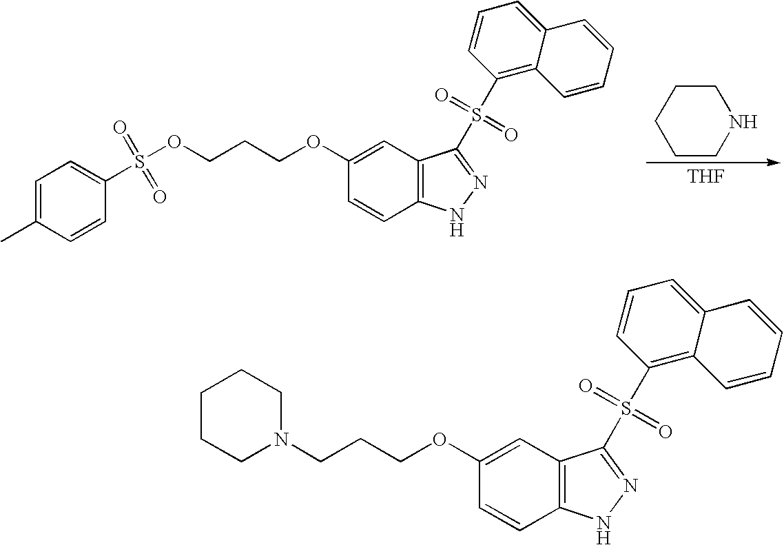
C1=C(C)C=CC(S(OCCCOC2=CC3=C(C=C2)NN=C3S(C2=C3C(=CC=C2)C=CC=C3)(=O)=O)(=O)=O)=C1.[THF].C1CCNCC1.N1(CCCOC2=CC3=C(C=C2)NN=C3S(C2=C3C(=CC=C2)C=CC=C3)(=O)=O)CCCCC1
